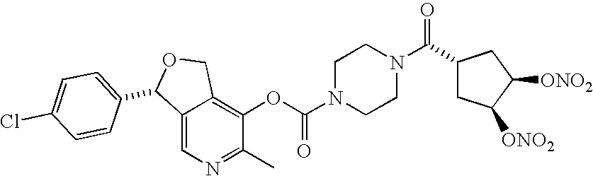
C1(C(N2CCN(C(OC3=C4C(=CN=C3C)C(C3=CC=C(Cl)C=C3)OC4)=O)CC2)=O)CC([ONO2])C([ONO2])C1
